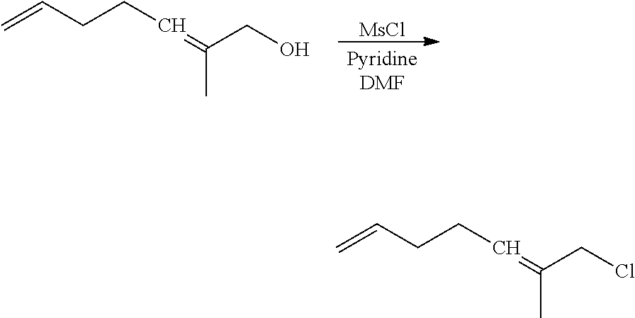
C=CCCC=C(C)CCl.C=CCCC=C(C)CO.[MsCl]
